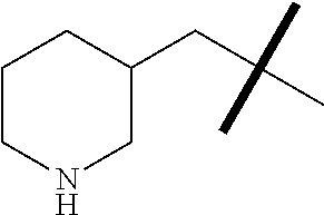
N1CC(CC(C)(C)C)CCC1
